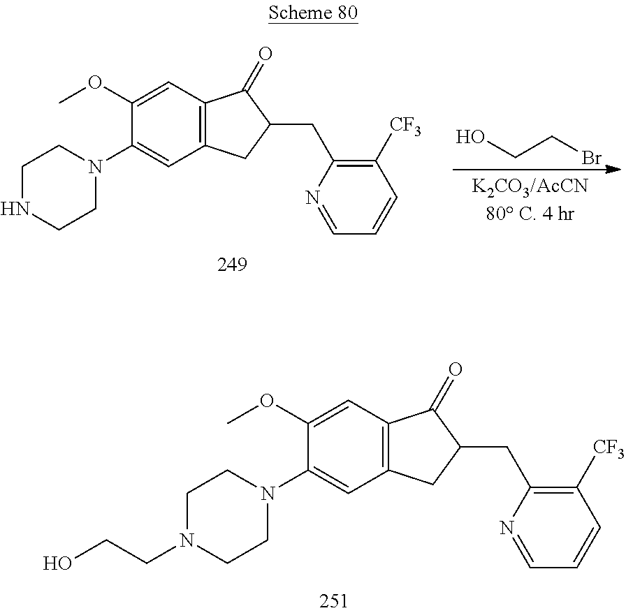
C12=C(C=C(OC)C(N3CCNCC3)=C1)C(=O)C(CC1=C([CF3])C=CC=N1)C2.OCCBr.C12=C(C=C(OC)C(N3CCN(CCO)CC3)=C1)C(=O)C(CC1=C([CF3])C=CC=N1)C2
